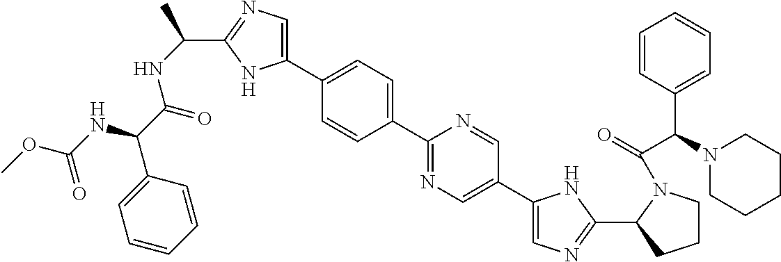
C1(C2=NC=C(C3=CN=C(C4CCCN4C(C(C4=CC=CC=C4)N4CCCCC4)=O)N3)C=N2)=CC=C(C2=CN=C(C(C)NC(C(C3=CC=CC=C3)NC(OC)=O)=O)N2)C=C1
